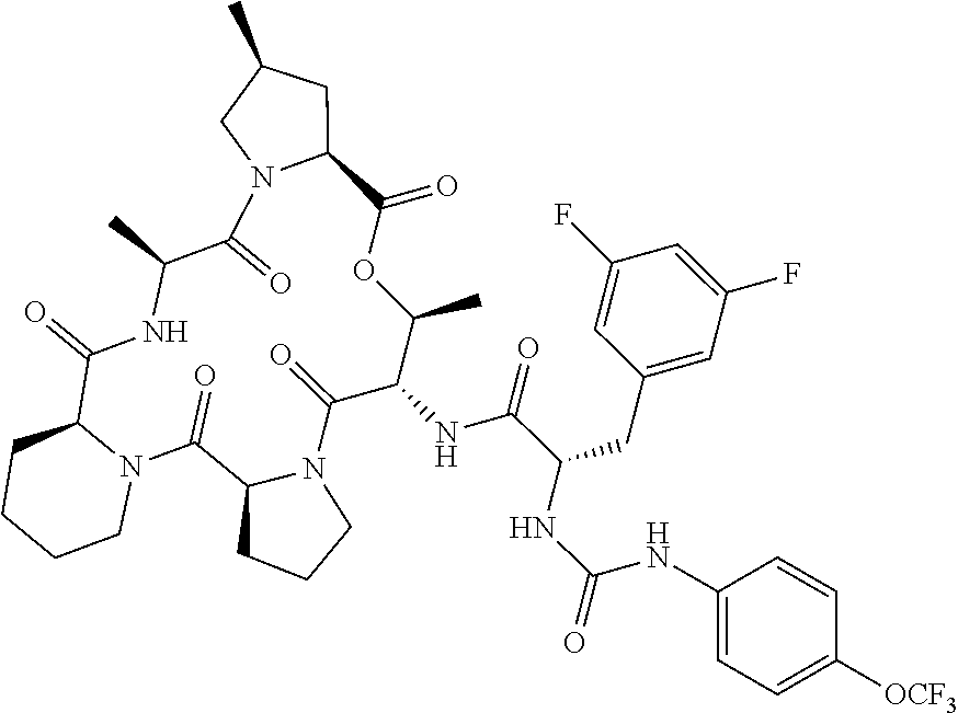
C12CC(C)CN1C(=O)C(C)NC(=O)C1N(C(=O)C3N(C(=O)C(NC(C(CC4=CC(F)=CC(F)=C4)NC(=O)NC4=CC=C([OCF3])C=C4)=O)C(C)OC2=O)CCC3)CCCC1
